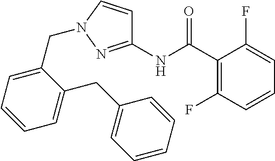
C1(C(NC2=NN(CC3=CC=CC=C3CC3=CC=CC=C3)C=C2)=O)=C(F)C=CC=C1F
